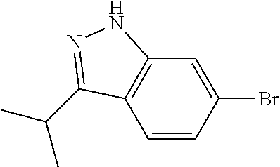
C1=CC(Br)=CC2=C1C(C(C)C)=NN2
